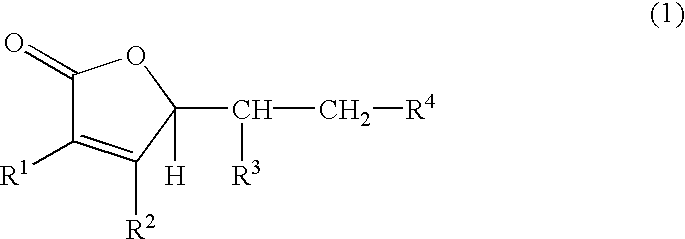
C1(=O)C([R1])=C([R2])C(C(C[R4])[R3])([H])O1
